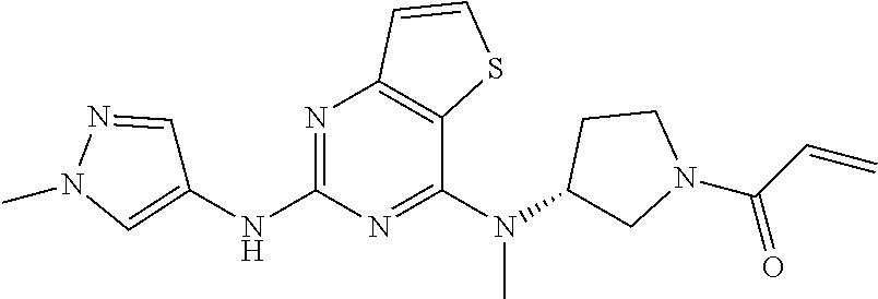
C12=C(C(N(C3CN(C(C=C)=O)CC3)C)=NC(NC3=CN(C)N=C3)=N1)SC=C2
